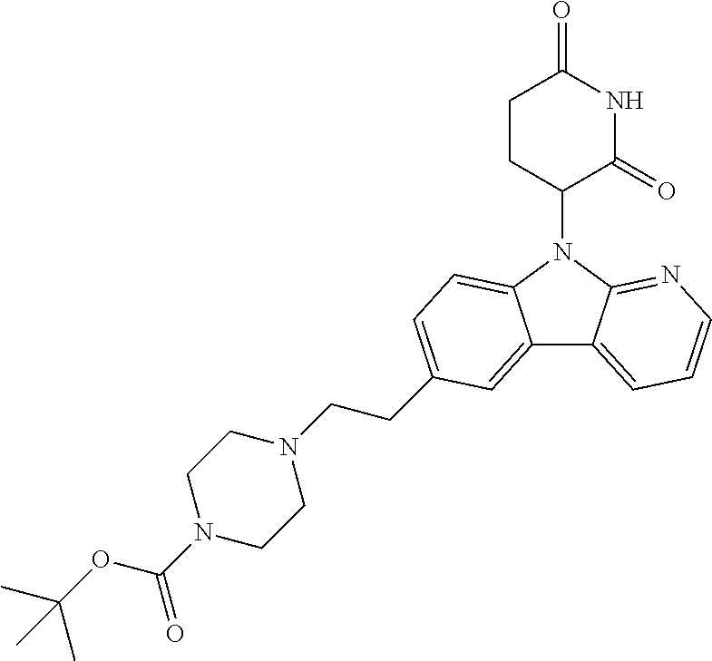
N1(C2CCC(=O)NC2=O)C2=NC=CC=C2C2=CC(CCN3CCN(C(OC(C)(C)C)=O)CC3)=CC=C12
